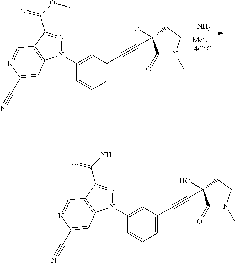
N.N1(C2=CC(C#CC3(O)C(=O)N(C)CC3)=CC=C2)N=C(C(=O)OC)C2=C1C=C(C#N)N=C2.N1(C2=CC(C#CC3(O)C(=O)N(C)CC3)=CC=C2)N=C(C(=O)N)C2=C1C=C(C#N)N=C2
